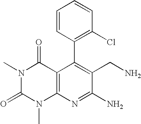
C1=CC(C2=C(CN)C(N)=NC3=C2C(=O)N(C)C(=O)N3C)=C(Cl)C=C1
